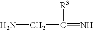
[R3]C(=N)CN
